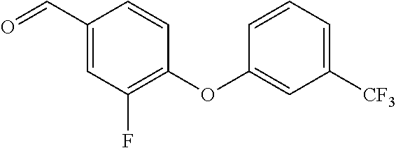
C1(C=O)=CC(F)=C(OC2=CC([CF3])=CC=C2)C=C1
